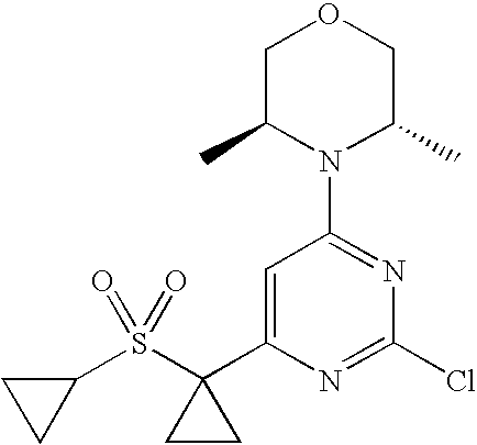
C1C(C)N(C2=NC(Cl)=NC(C3(S(C4CC4)(=O)=O)CC3)=C2)C(C)CO1
